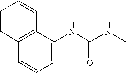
C1(NC(NC)=O)=CC=CC2=C1C=CC=C2
